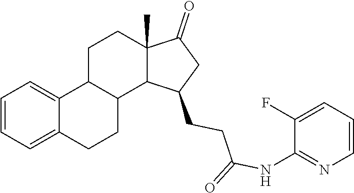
C1=CC=C2C(=C1)C1C(CC2)C2C(C)(CC1)C(=O)CC2CCC(=O)NC1=NC=CC=C1F
